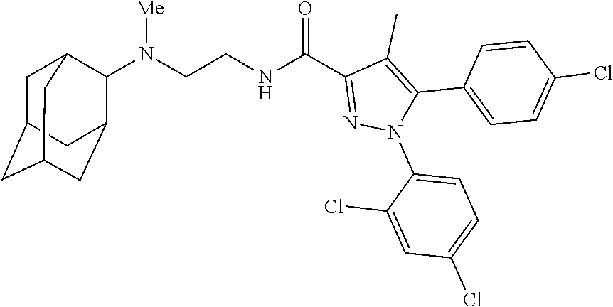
N(CCNC(C1=NN(C2=CC=C(Cl)C=C2Cl)C(C2=CC=C(Cl)C=C2)=C1C)=O)(C1C2CC3CC(CC1C3)C2)[Me]
